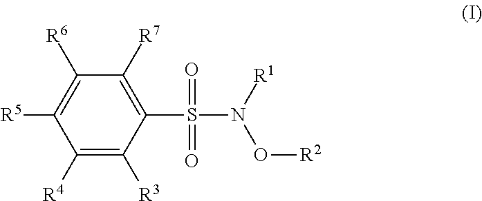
C1([R4])=C([R3])C(S(=O)(=O)N([R1])O[R2])=C([R7])C([R6])=C1[R5]
